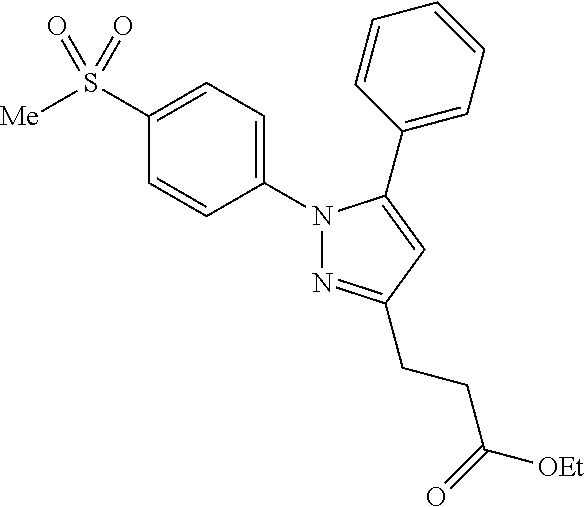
N1(C2=CC=C(S([Me])(=O)=O)C=C2)N=C(CCC([OEt])=O)C=C1C1=CC=CC=C1
